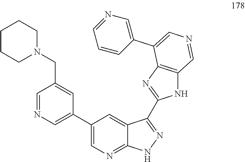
C1(C2=CN=CC(CN3CCCCC3)=C2)=CN=C2C(=C1)C(C1=NC3=C(N1)C=NC=C3C1=CN=CC=C1)=NN2
